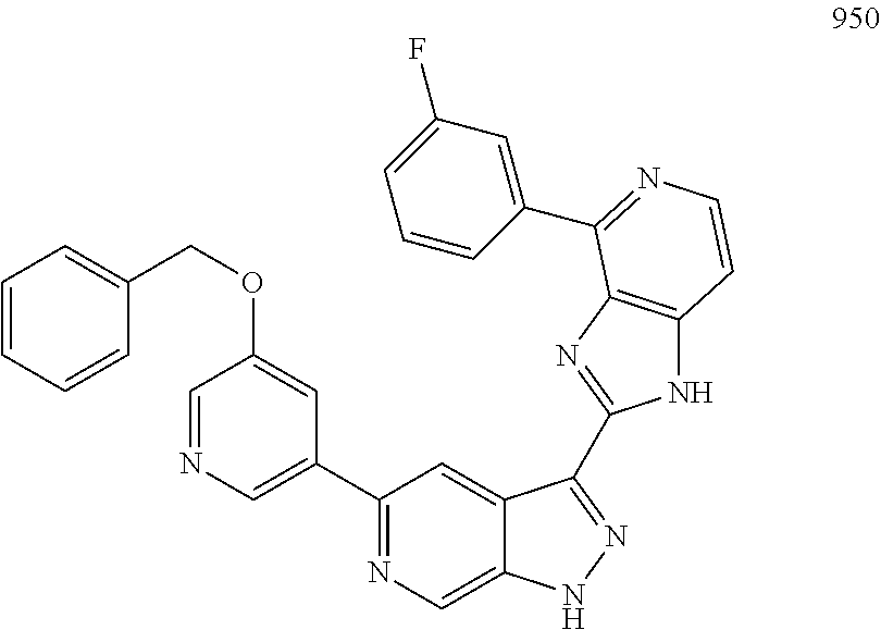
C1=NC=C(C2=NC=C3C(=C2)C(C2=NC4=C(N2)C=CN=C4C2=CC(F)=CC=C2)=NN3)C=C1OCC1=CC=CC=C1
